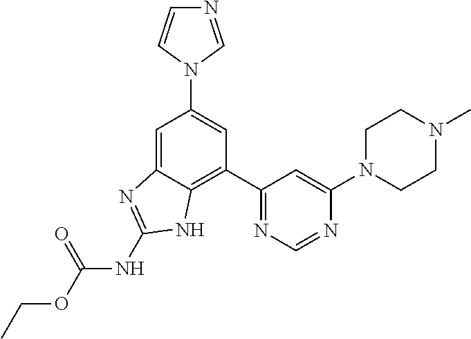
C1=C2C(=C(C3=NC=NC(N4CCN(C)CC4)=C3)C=C1N1C=NC=C1)NC(NC(OCC)=O)=N2
